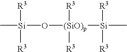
C[Si]([R3])([R3])O[(SiO)p]([Si](C)([R3])[R3])([R3])[R3]
